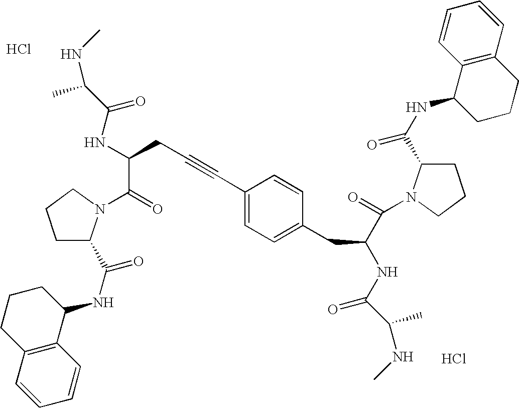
C1C(C(NC2CCCC3=C2C=CC=C3)=O)N(C(=O)C(NC(C(NC)C)=O)CC#CC2=CC=C(CC(NC(=O)C(C)NC)C(=O)N3C(C(=O)NC4CCCC5=C4C=CC=C5)CCC3)C=C2)CC1.Cl.Cl
